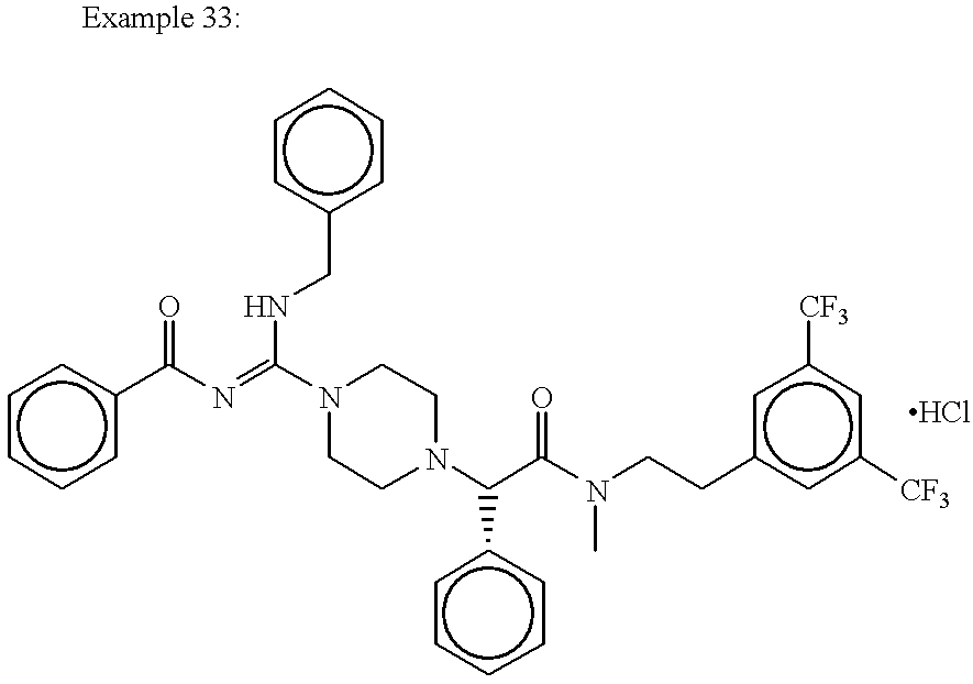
N1(C(NCc2ccccc2)=NC(c2ccccc2)=O)CCN(C(C(N(C)CCc2cc([CF3])cc([CF3])c2)=O)c2ccccc2)CC1
